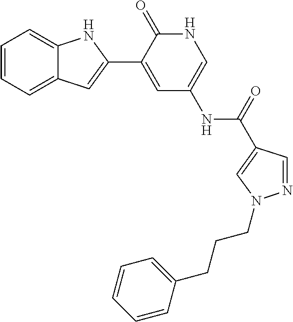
C12=CC=CC=C1NC(C1=CC(NC(=O)C3=CN(CCCC4=CC=CC=C4)N=C3)=CNC1=O)=C2
